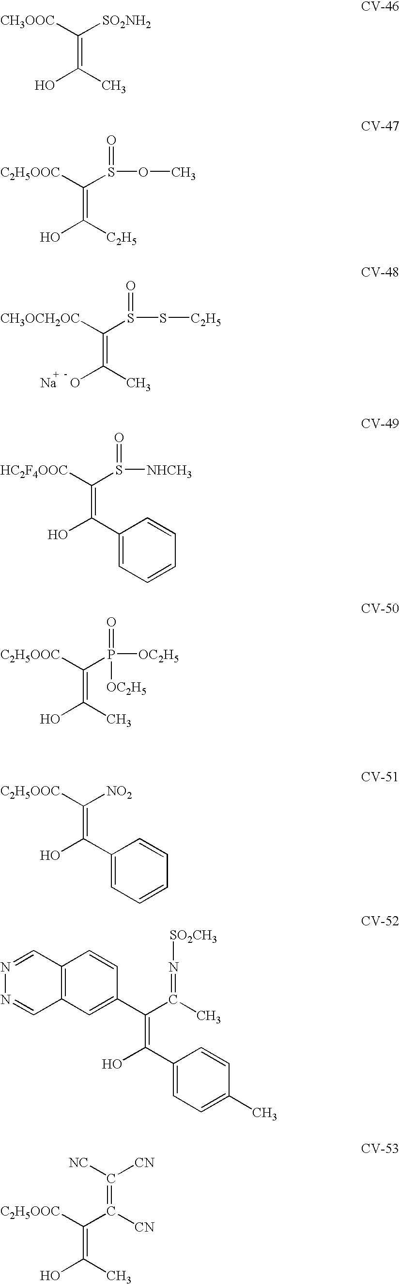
[CH3OCH2OC]C(S(S[C2H5])=O)=C(C)O.[Na].[CH3OOC]C([SO2NH2])=C(C)O.[C2H5OOC]C(S(OC)=O)=C([C2H5])O.[HC2F4OOC]C(S([NHCH3])=O)=C(C1=CC=CC=C1)O.[C2H5OOC]C(P([OC2H5])(=O)[OC2H5])=C(C)O.[C2H5OOC]C([NO2])=C(C1=CC=CC=C1)O.C12=C(C=C(C(=C(C3=CC=C(C)C=C3)O)C(C)=N[SO2CH3])C=C1)C=NN=C2.[NC]C([CN])=C([CN])C([C2H5OOC])=C(C)O
